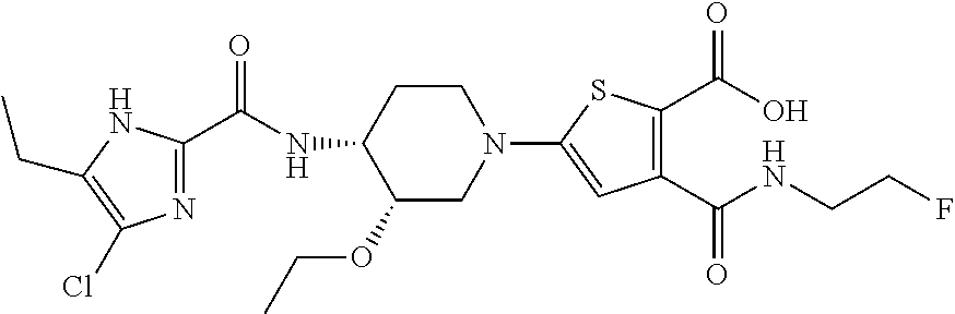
N1=C(C(=O)NC2C(OCC)CN(C3=CC(C(=O)NCCF)=C(C(=O)O)S3)CC2)NC(CC)=C1Cl
